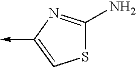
C1(N)=NC(->C)=CS1
